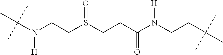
N(CCS(CCC(N(CCC(C)(C)C)[H])=O)=O)(C(C)(C)C)[H]
